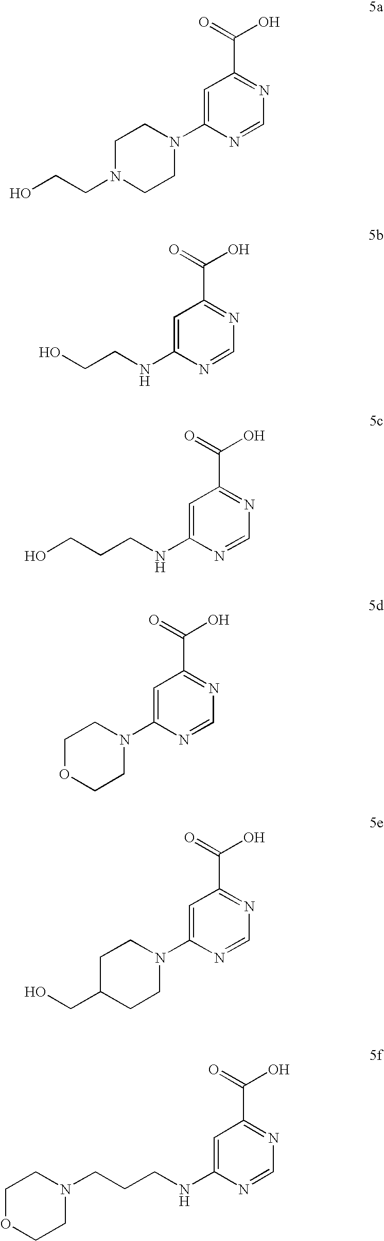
C1N(CCO)CCN(C2=CC(C(=O)O)=NC=N2)C1.C1(NCCO)=CC(C(=O)O)=NC=N1.C1(NCCCO)=CC(C(=O)O)=NC=N1.C1OCCN(C2=CC(C(=O)O)=NC=N2)C1.C1C(CO)CCN(C2=CC(C(=O)O)=NC=N2)C1.N(C1=CC(C(=O)O)=NC=N1)CCCN1CCOCC1
